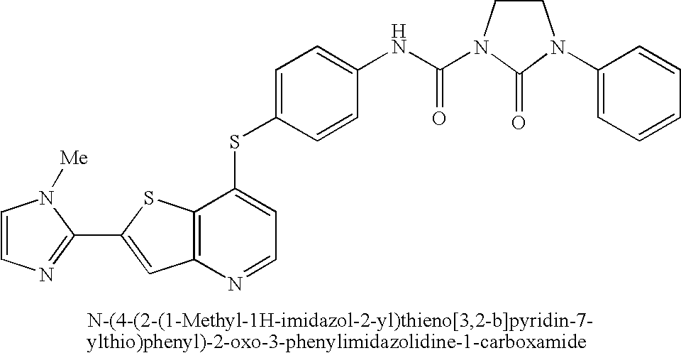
C12=C(N=CC=C1SC1=CC=C(NC(=O)N3CCN(C4=CC=CC=C4)C3=O)C=C1)C=C(C1=NC=CN1[Me])S2
